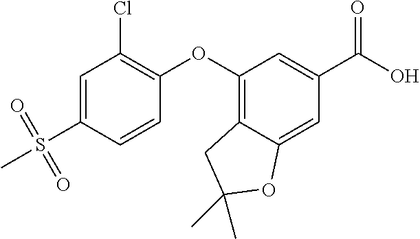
C1=C(S(=O)(=O)C)C=CC(OC2=C3C(=CC(C(O)=O)=C2)OC(C)(C)C3)=C1Cl
